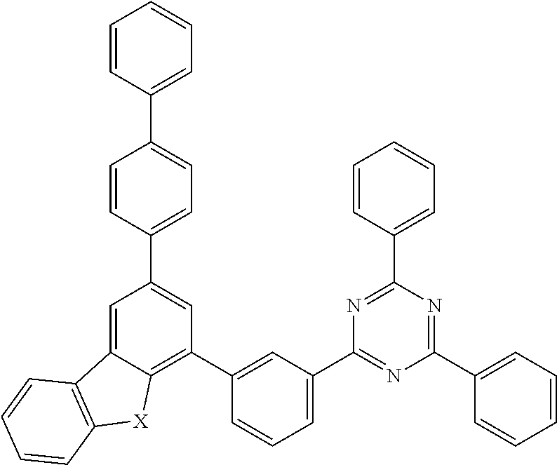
C1=C(C2=NC(C3=CC=CC(C4=C5C(=CC(C6=CC=C(C7=CC=CC=C7)C=C6)=C4)C4=C([X]5)C=CC=C4)=C3)=NC(C3=CC=CC=C3)=N2)C=CC=C1
